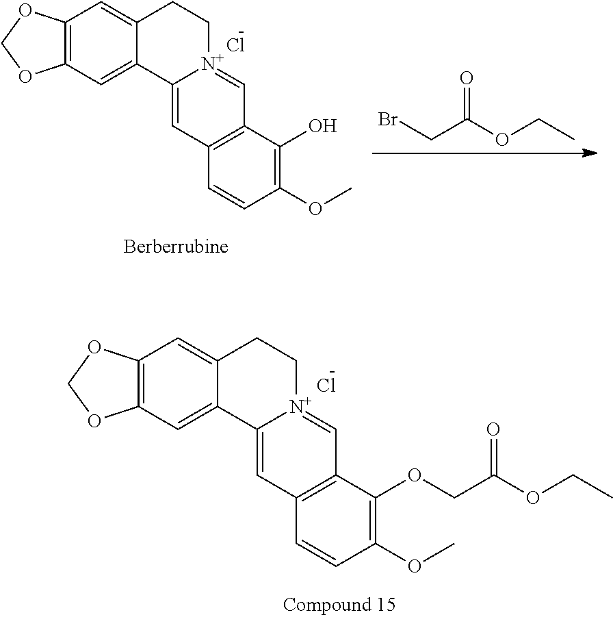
C12=C(C=C3C(=C1)CC[N+]1=CC4=C(C=C31)C=CC(OC)=C4O)OCO2.Cl.BrCC(OCC)=O.C12=C(C=C3C(=C1)CC[N+]1=CC4=C(C=C31)C=CC(OC)=C4OCC(OCC)=O)OCO2.Cl
